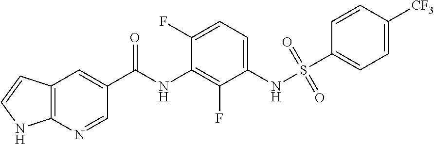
C12=C(N=CC(C(NC3=C(F)C(NS(=O)(=O)C4=CC=C([CF3])C=C4)=CC=C3F)=O)=C1)NC=C2
